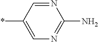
C1(*)=CN=C(N)N=C1
